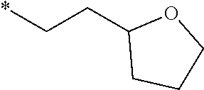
C1C(CC*)OCC1
